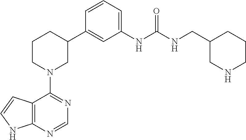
C12=C(NC=C1)N=CN=C2N1CC(C2=CC(NC(NCC3CNCCC3)=O)=CC=C2)CCC1
